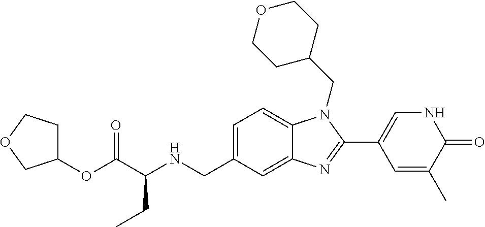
C(C(NCC1=CC=C2C(=C1)N=C(C1=CNC(=O)C(C)=C1)N2CC1CCOCC1)CC)(=O)OC1CCOC1
